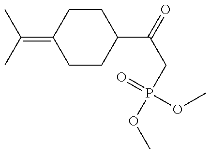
C1CC(C(CP(OC)(=O)OC)=O)CCC1=C(C)C
